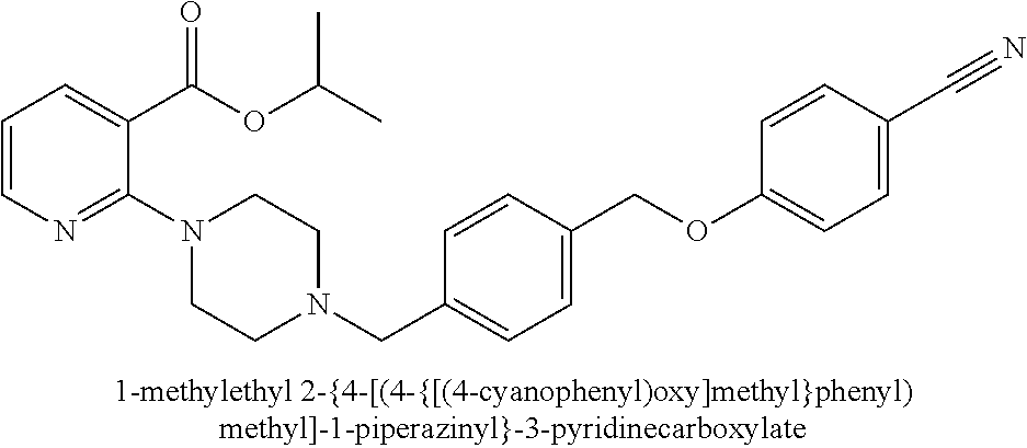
C1=CN=C(N2CCN(CC3=CC=C(COC4=CC=C(C#N)C=C4)C=C3)CC2)C(C(OC(C)C)=O)=C1
